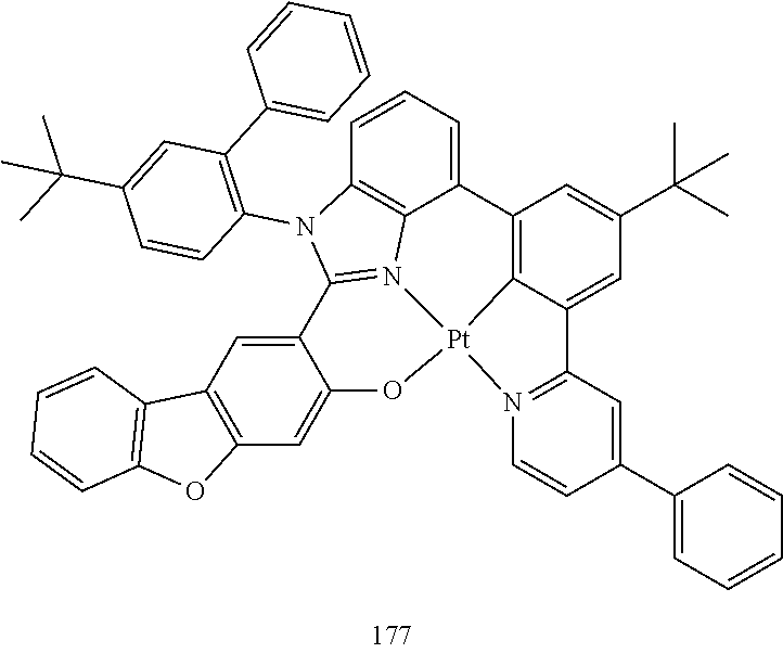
C12=C3C(=CC(C(C)(C)C)=C1)C1=N(C=CC(C4=CC=CC=C4)=C1)[Pt]31N3=C(N(C4=C(C5=CC=CC=C5)C=C(C(C)(C)C)C=C4)C4=C3C2=CC=C4)C2=CC3=C(C=C2O1)OC1=C3C=CC=C1
